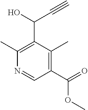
C1(C(C#C)O)=C(C)N=CC(C(=O)OC)=C1C
